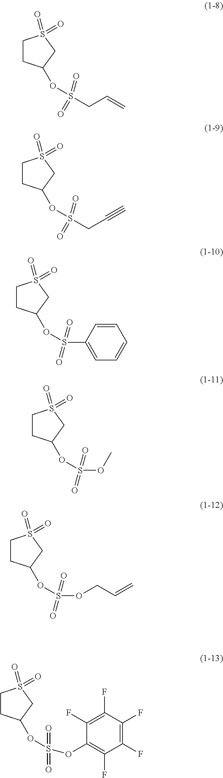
C1CC(OS(CC=C)(=O)=O)CS1(=O)=O.C1CC(OS(CC#C)(=O)=O)CS1(=O)=O.C1CC(OS(C2=CC=CC=C2)(=O)=O)CS1(=O)=O.C1CC(OS(OC)(=O)=O)CS1(=O)=O.C1CC(OS(OCC=C)(=O)=O)CS1(=O)=O.C1CC(OS(OC2=C(F)C(F)=C(F)C(F)=C2F)(=O)=O)CS1(=O)=O
